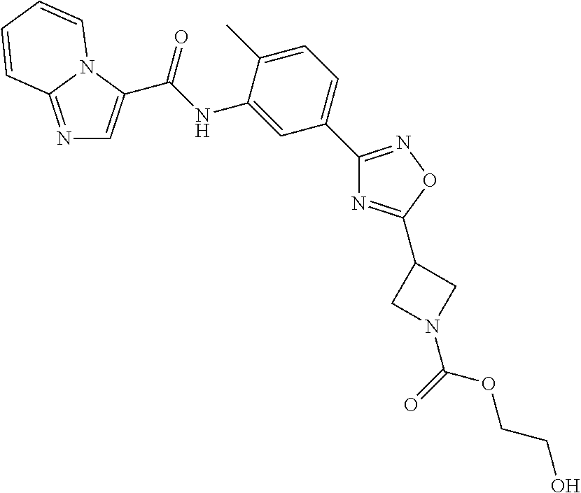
N1=C2N(C(C(NC3=CC(C4=NOC(C5CN(C(=O)OCCO)C5)=N4)=CC=C3C)=O)=C1)C=CC=C2
